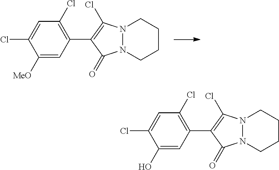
C1([MeO])=CC(C2=C(Cl)N3N(C2=O)CCCC3)=C(Cl)C=C1Cl.C1(O)=CC(C2=C(Cl)N3N(C2=O)CCCC3)=C(Cl)C=C1Cl
